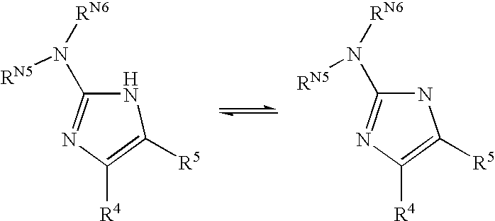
N1C(N([RN6])[RN5])=NC([R4])=C1[R5].N1C(N([RN6])[RN5])=NC([R4])=C1[R5]
